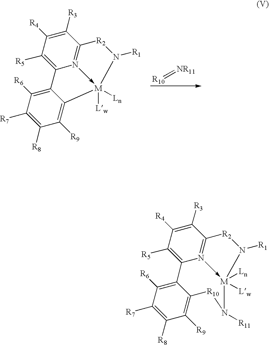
C1([R4])=C([R3])C2=N3->[M]([Lw])([Ln])(N([R1])[R2]2)C2=C([R9])C([R8])=C([R7])C([R6])=C2C3=C1[R5].[R10]=[NR11].C1([R4])=C([R3])C2=N3->[M]([Lw])([Ln])(N([R1])[R2]2)N([R11])[R10]C2=C([R9])C([R8])=C([R7])C([R6])=C2C3=C1[R5]
